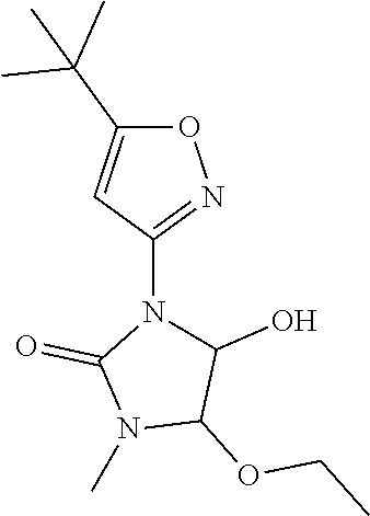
C1(N2C(O)C(OCC)N(C)C2=O)=NOC(C(C)(C)C)=C1
